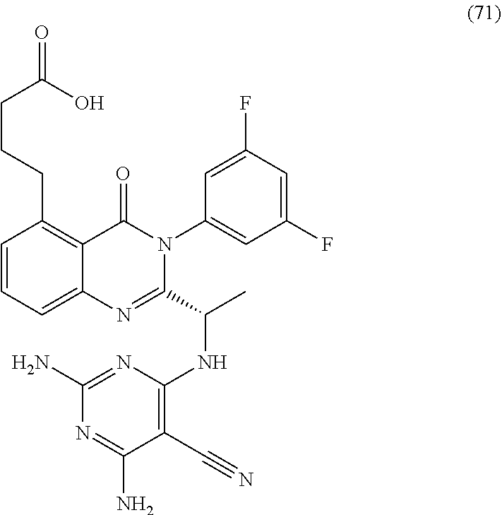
C1=CC=C2C(=C1CCCC(=O)O)C(=O)N(C1=CC(F)=CC(F)=C1)C(C(C)NC1=C(C#N)C(N)=NC(N)=N1)=N2
